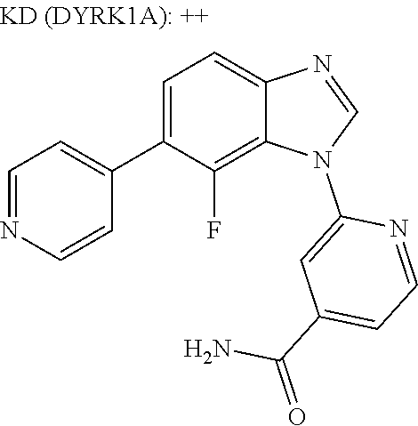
C1=C(C2=CC=NC=C2)C(F)=C2C(=C1)N=CN2C1=CC(C(=O)N)=CC=N1
